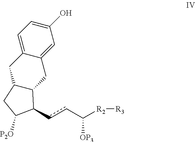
C1=C2C(=CC(O)=C1)CC1C(C2)CC([P2O])C1ccC([R2][R3])[OP3]
